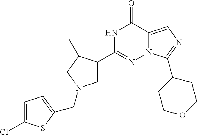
N1C(C2CN(CC3=CC=C(Cl)S3)CC2C)=NN2C(=CN=C2C2CCOCC2)C1=O
